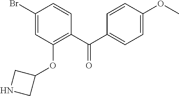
C1(C(C2=C(OC3CNC3)C=C(Br)C=C2)=O)=CC=C(OC)C=C1
